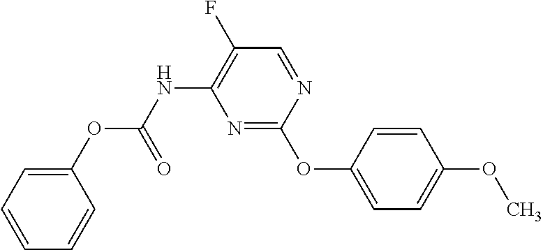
C1(OC(NC2=C(F)C=NC(OC3=CC=C(OC)C=C3)=N2)=O)=CC=CC=C1
